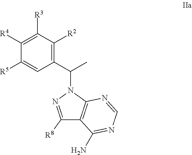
C1(C(C)N2C3=C(C([R8])=N2)C(N)=NC=N3)=C([R2])C([R3])=C([R4])C([R5])=C1
